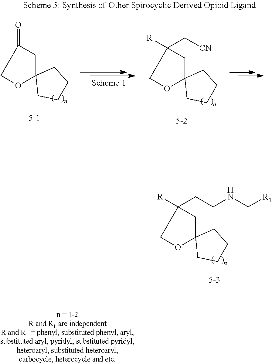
C1OC2(CC1(CCNC[R1])[R])CCCC2.C1OC2(CC1=O)CCCC2.C1OC2(CC1(C[CN])[R])CCCC2
